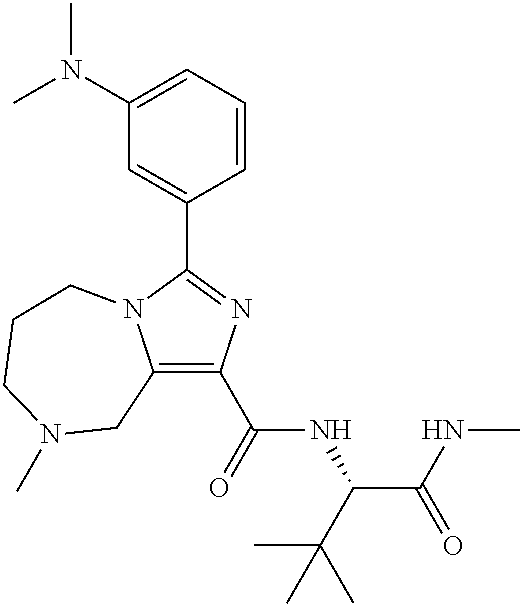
C1(C(=O)NC(C(NC)=O)C(C)(C)C)=C2N(C(C3=CC(N(C)C)=CC=C3)=N1)CCCN(C)C2
